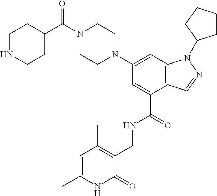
C1(N2CCN(C(C3CCNCC3)=O)CC2)=CC2=C(C(C(=O)NCC3=C(C)C=C(C)NC3=O)=C1)C=NN2C1CCCC1
